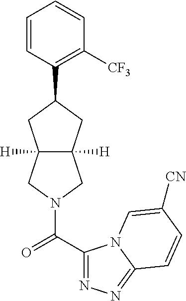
C1=CC(C2CC3([H])C([H])(C2)CN(C(C2=NN=C4N2C=C([CN])C=C4)=O)C3)=C([CF3])C=C1
